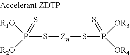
S([Zn]SP(=S)([OR3])[OR4])P(=S)([OR1])[OR2]
